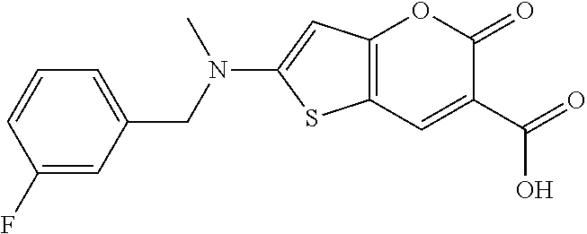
C12=C(C=C(C(=O)O)C(=O)O1)SC(N(CC1=CC=CC(F)=C1)C)=C2
